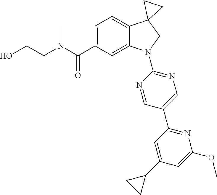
C(C1=CC=C2C(=C1)N(C1=NC=C(C3=NC(OC)=CC(C4CC4)=C3)C=N1)CC21CC1)(=O)N(C)CCO
